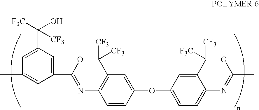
C1(C([F3C])(O)[CF3])=CC(C)=CC(C2=NC3=C(C([CF3])([CF3])O2)C=C(OC2=CC=C4C(=C2)C([CF3])([F3C])OC(C)=N4)C=C3)=C1
